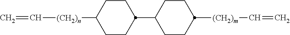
C1CC(C2CCC([(CH2)m]C=C)CC2)CCC1[(CH2)n]C=C
